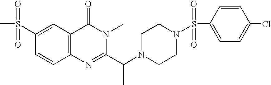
C1(S(C)(=O)=O)=CC2=C(C=C1)N=C(C(N1CCN(S(C3=CC=C(Cl)C=C3)(=O)=O)CC1)C)N(C)C2=O
